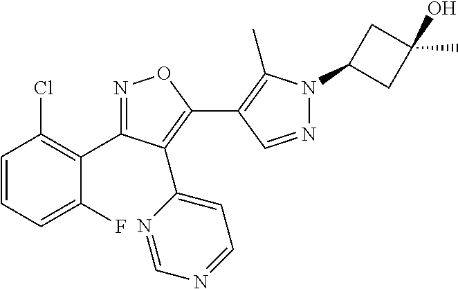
N1=CC(C2=C(C3=CC=NC=N3)C(C3=C(Cl)C=CC=C3F)=NO2)=C(C)N1C1CC(O)(C)C1
